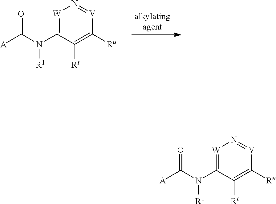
[W]1=C(N(C([A])=O)[R1])C([Rt])=C([Ru])[V]=N1.[W]1=C(N(C([A])=O)[R1])C([Rt])=C([Ru])[V]=N1
